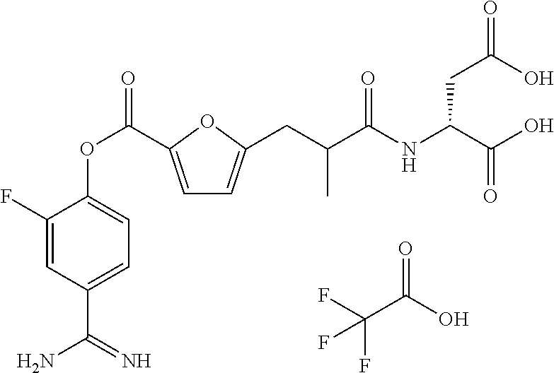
C1=C(C(OC2=CC=C(C(N)=N)C=C2F)=O)OC(CC(C(NC(C(O)=O)CC(=O)O)=O)C)=C1.FC(C(O)=O)(F)F
